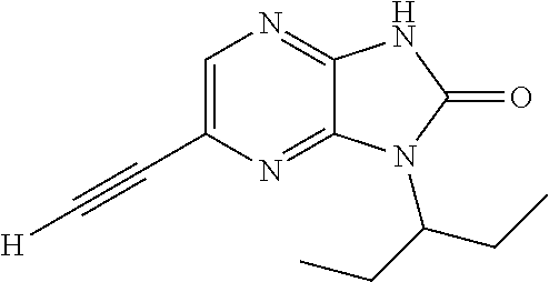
C1=C(C#C[H])N=C2C(=N1)NC(=O)N2C(CC)CC
